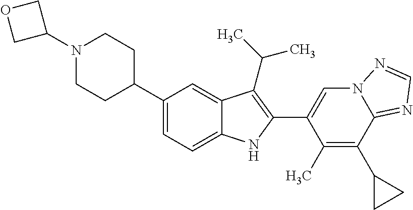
C1(N2CCC(C3=CC=C4C(=C3)C(C(C)C)=C(C3=CN5C(=NC=N5)C(C5CC5)=C3C)N4)CC2)COC1
